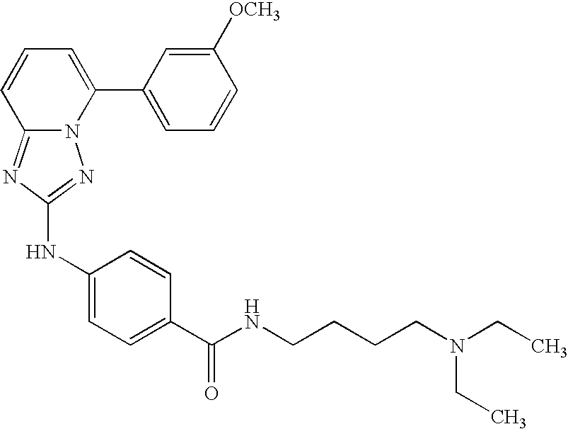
C12=NC(NC3=CC=C(C(NCCCCN(CC)CC)=O)C=C3)=NN1C(C1=CC=CC([OCH3])=C1)=CC=C2
